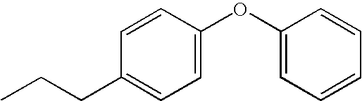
C1=CC(OC2=CC=CC=C2)=CC=C1CCC
